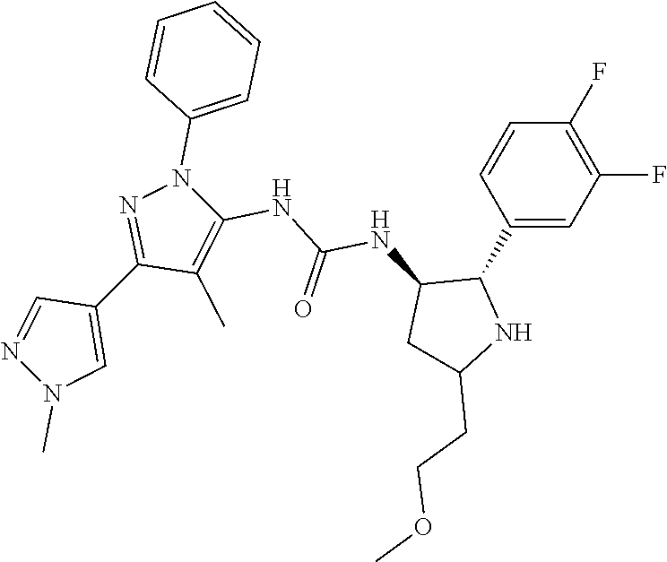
C1(C2=CC(F)=C(F)C=C2)C(NC(NC2=C(C)C(C3=CN(C)N=C3)=NN2C2=CC=CC=C2)=O)CC(CCOC)N1
